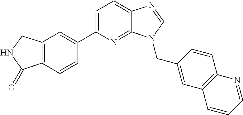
C1=C(C2=CC3=C(C=C2)C(=O)NC3)N=C2C(=C1)N=CN2CC1=CC2=C(C=C1)N=CC=C2
